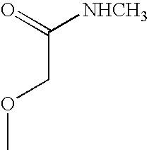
C(COC)(=O)[NHCH3]
